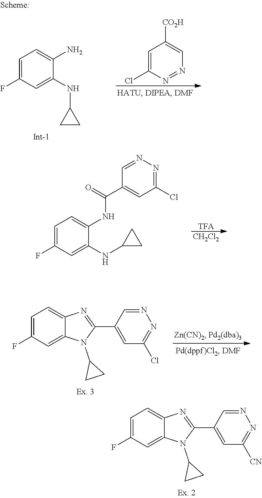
C1=C(F)C=C(NC2CC2)C(NC(=O)C2=CC(Cl)=NN=C2)=C1.[TFA].[CH2Cl2].C1=C(F)C=C2C(=C1)N=C(C1=CC(Cl)=NN=C1)N2C1CC1.C1=C(F)C=C2C(=C1)N=C(C1=CC([CN])=NN=C1)N2C1CC1.C1=C(F)C=C(NC2CC2)C(N)=C1.C1=C(Cl)N=NC=C1[CO2H]
